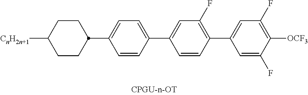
[CnH2n+1]C1CCC(C2=CC=C(C3=CC(F)=C(C4=CC(F)=C([OCF3])C(F)=C4)C=C3)C=C2)CC1
